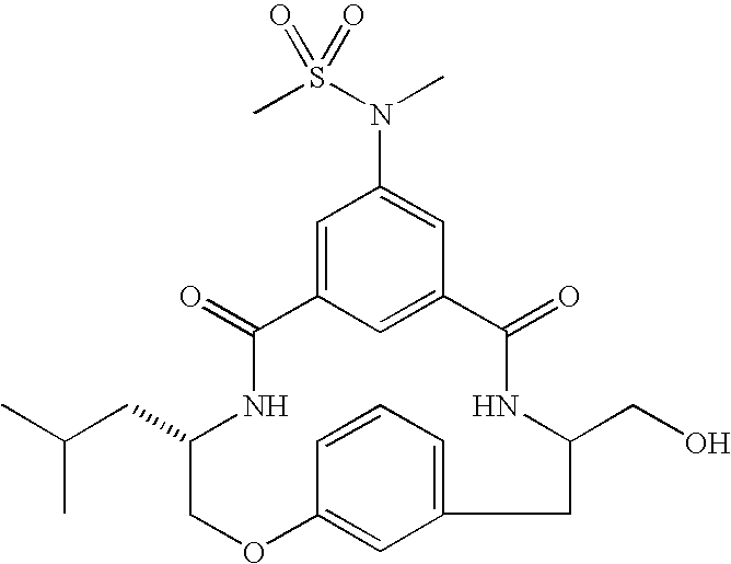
C1=CC2=CC(=C1)CC(CO)NC(=O)C1=CC(=CC(N(S(C)(=O)=O)C)=C1)C(=O)NC(CC(C)C)CO2
